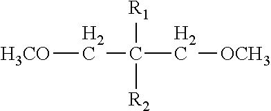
[H3CO]CC(C[OCH3])([R1])[R2]
